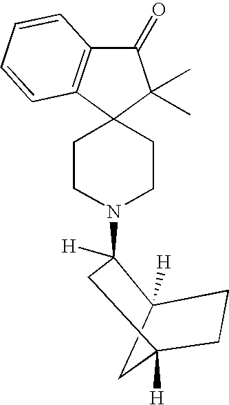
C12([H])CC([H])(CC1)CC2(N1CCC2(C3=C(C(=O)C2(C)C)C=CC=C3)CC1)[H]
